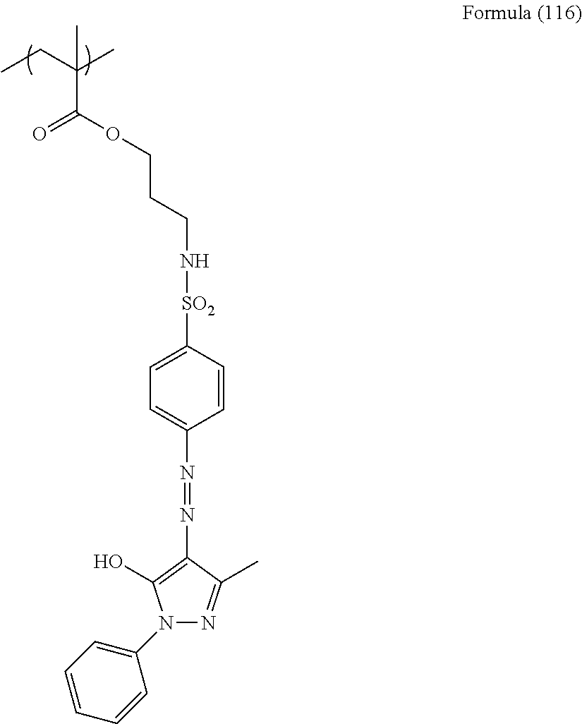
O(C(C(CC)(C)C)=O)CCCN[SO2]C1=CC=C(N=NC2=C(O)N(C3=CC=CC=C3)N=C2C)C=C1
